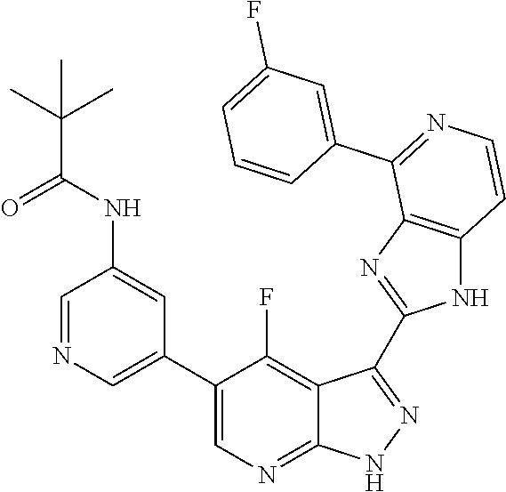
C1=NC=C(C2=CN=C3C(=C2F)C(C2=NC4=C(N2)C=CN=C4C2=CC(F)=CC=C2)=NN3)C=C1NC(C(C)(C)C)=O
